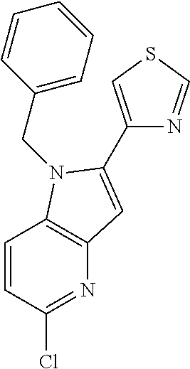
C1=CC(Cl)=NC2=C1N(CC1=CC=CC=C1)C(C1=CSC=N1)=C2
